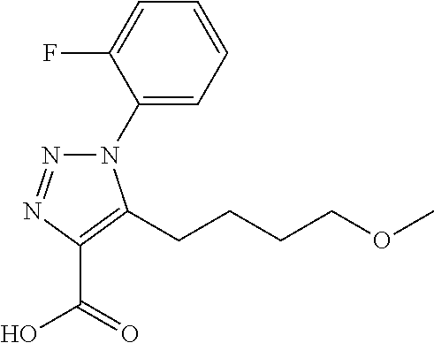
N1(C2=CC=CC=C2F)N=NC(C(=O)O)=C1CCCCOC
